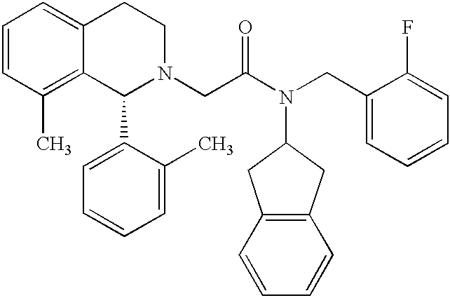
C1=CC(C)=C2C(=C1)CCN(CC(N(CC1=CC=CC=C1F)C1CC3=C(C1)C=CC=C3)=O)C2C1=CC=CC=C1C
